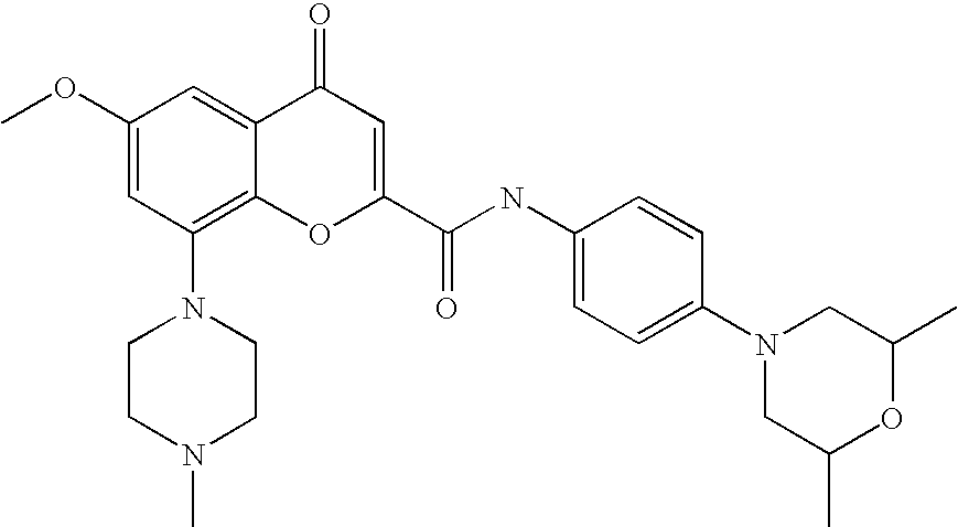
C1CN(C)CCN1C1=C2C(=CC(OC)=C1)C(=O)C=C(C(=O)NC1=CC=C(N3CC(C)OC(C)C3)C=C1)O2
